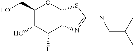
C1(CO)C(O)C(F)C2C(O1)SC(NCC(C)C)=N2
